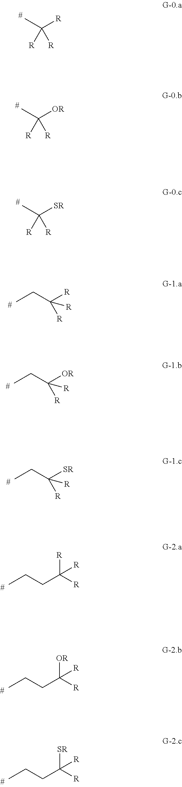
CC([R])([R])[R].CC([OR])([R])[R].CC([SR])([R])[R].C(C([R])([R])[R])C.C(C([OR])([R])[R])C.C(C([SR])([R])[R])C.C(CC([R])([R])[R])C.C(CC([R])([OR])[R])C.C(CC([R])([SR])[R])C
